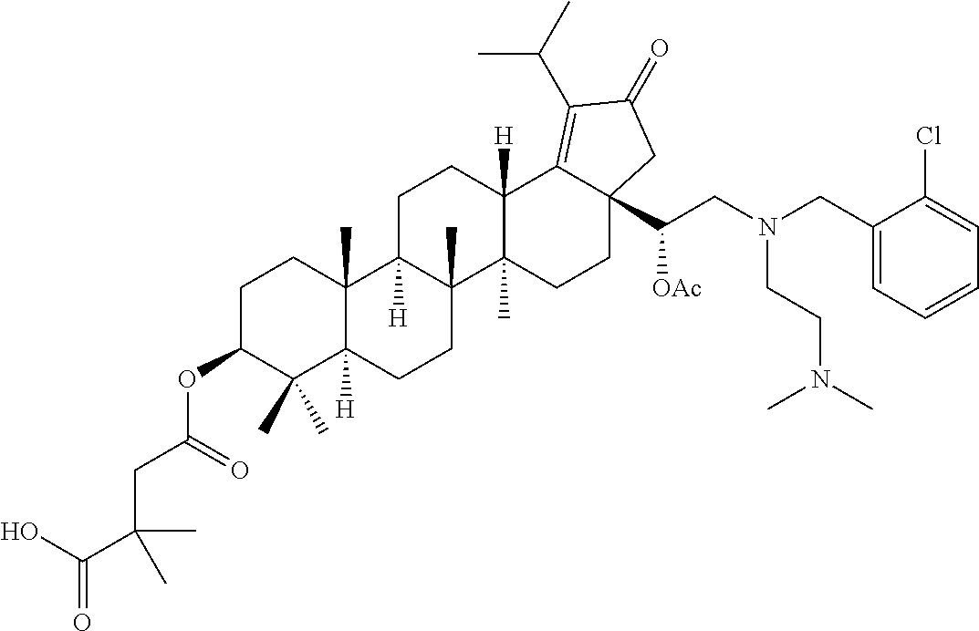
C1C(OC(CC(C(O)=O)(C)C)=O)C(C)(C)C2([H])C(C)(C1)C1([H])C(C)(CC2)C2(C)C([H])(CC1)C1=C(C(C)C)C(=O)CC1(C(CN(CC1=CC=CC=C1Cl)CCN(C)C)[OAc])CC2
